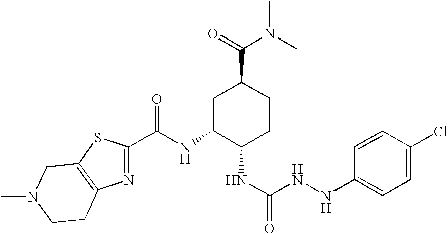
N1=C(C(NC2C(NC(NNC3=CC=C(Cl)C=C3)=O)CCC(C(N(C)C)=O)C2)=O)SC2=C1CCN(C)C2
